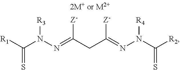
[R1]C(N(N=C(CC(=NN(C([R2])=S)[R4])[Z-])[Z-])[R3])=S
